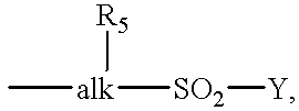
C[alk]([R5])[SO2][Y]
